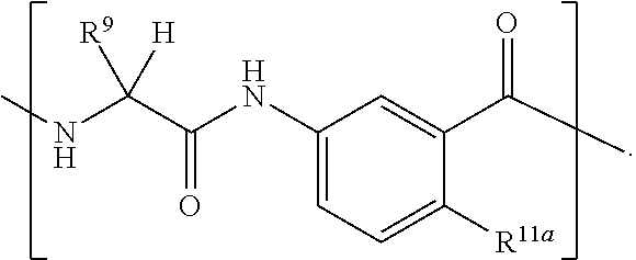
C1(NC(C(NC)([R9])[H])=O)=CC=C([R11a])C(C(=O)C)=C1
